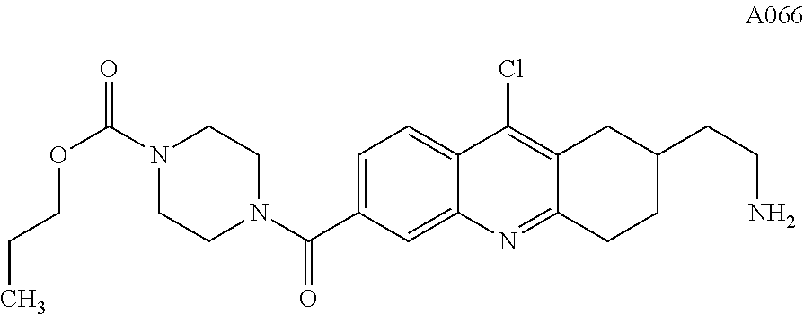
C1=C(C(N2CCN(C(=O)OCCC)CC2)=O)C=C2C(=C1)C(Cl)=C1C(=N2)CCC(CCN)C1
